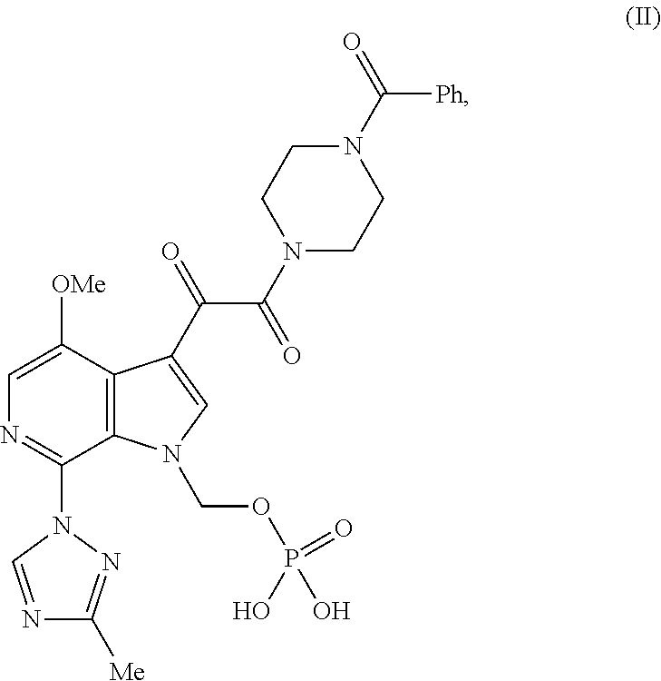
C1=C([OMe])C2=C(C(N3C=NC([Me])=N3)=N1)N(COP(O)(O)=O)C=C2C(=O)C(N1CCN(C(=O)[Ph])CC1)=O
